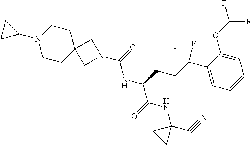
N1(C(=O)NC(C(NC2(C#N)CC2)=O)CCC(C2=CC=CC=C2OC(F)F)(F)F)CC2(C1)CCN(C1CC1)CC2
